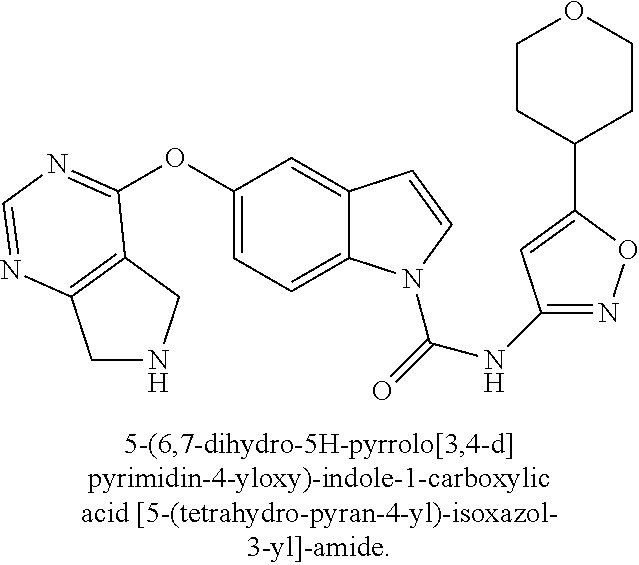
O(C1=CC=C2C(=C1)C=CN2C(=O)NC1=NOC(C2CCOCC2)=C1)C1=NC=NC2=C1CNC2
